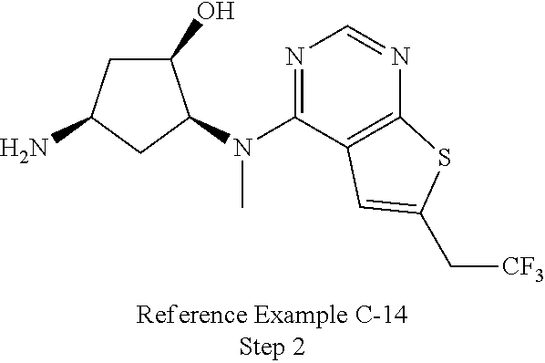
NC1CC(O)C(N(C2=NC=NC3=C2C=C(C[CF3])S3)C)C1
